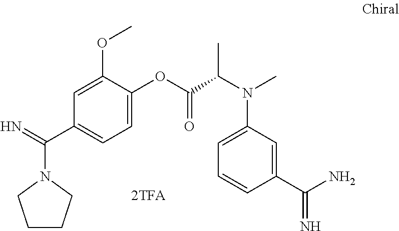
C1CCN(C(=N)C2=CC=C(OC(C(N(C3=CC=CC(C(N)=N)=C3)C)C)=O)C(OC)=C2)C1
